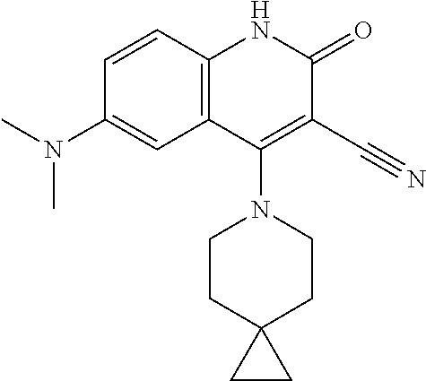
C1=CC2=C(C=C1N(C)C)C(N1CCC3(CC1)CC3)=C(C#N)C(=O)N2
